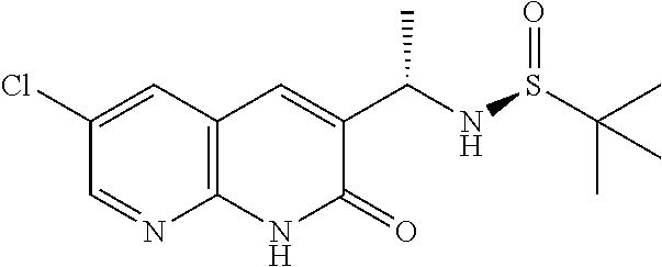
C1(Cl)=CC2=C(N=C1)NC(=O)C(C(NS(C(C)(C)C)=O)C)=C2
